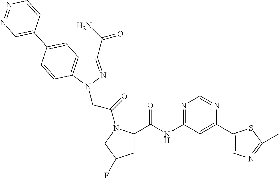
C1(C(=O)N)=NN(CC(=O)N2C(C(NC3=NC(C)=NC(C4=CN=C(C)S4)=C3)=O)CC(F)C2)C2=C1C=C(C1=CN=NC=C1)C=C2
